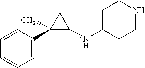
C1=C(C2(C)C(NC3CCNCC3)C2)C=CC=C1
